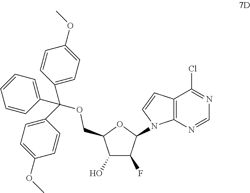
C12=C(N=CN=C1Cl)N(C1C(F)C(O)C(COC(C3=CC=C(OC)C=C3)(C3=CC=CC=C3)C3=CC=C(OC)C=C3)O1)C=C2
